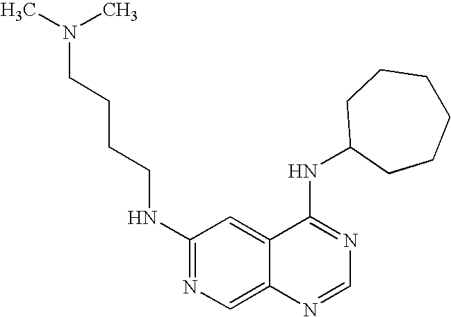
C1(NCCCCN(C)C)=NC=C2C(=C1)C(NC1CCCCCC1)=NC=N2
